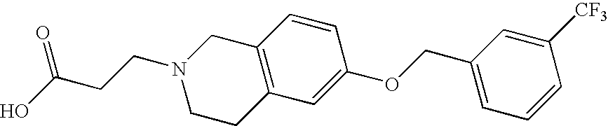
C12=C(C=C(OCC3=CC=CC([CF3])=C3)C=C1)CCN(CCC(O)=O)C2
